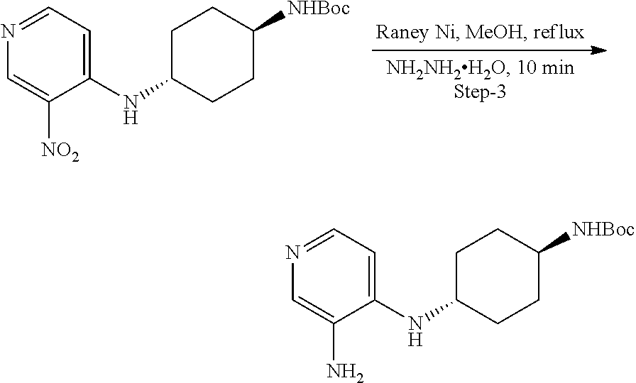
C1(NC2CCC([NHBoc])CC2)=CC=NC=C1[NO2].C1(NC2CCC([NHBoc])CC2)=CC=NC=C1N
